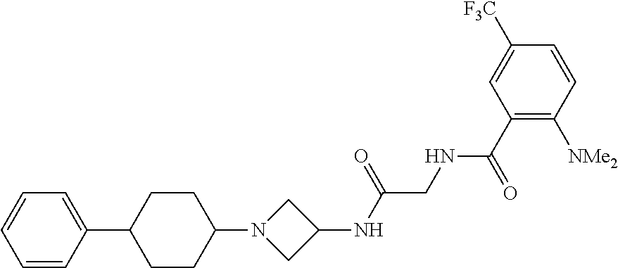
C1=CC=CC(C2CCC(N3CC(NC(CNC(C4=C([NMe2])C=CC([F3C])=C4)=O)=O)C3)CC2)=C1
